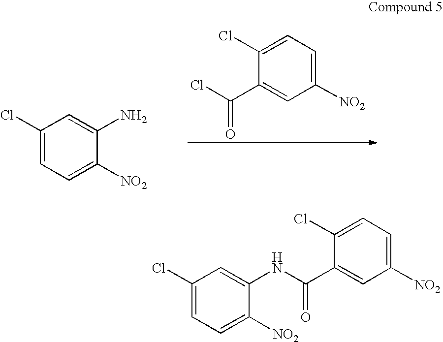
C1(Cl)=CC=C([NO2])C=C1C(=O)Cl.C1(Cl)=CC=C([NO2])C(N)=C1.C1(Cl)=CC=C([NO2])C=C1C(=O)NC1=CC(Cl)=CC=C1[NO2]
